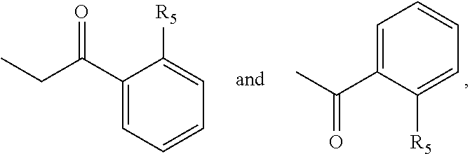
CCC(C1=CC=CC=C1[R5])=O.C1=C(C(C)=O)C([R5])=CC=C1
